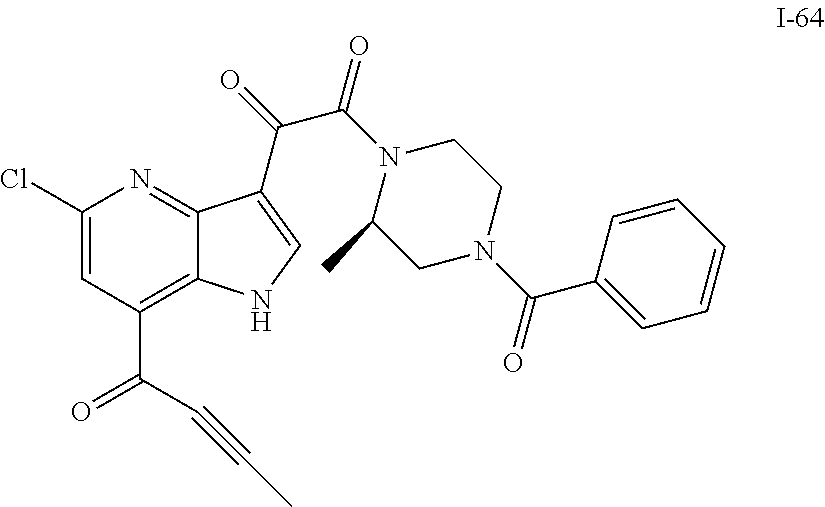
C1(Cl)=CC(C(=O)C#CC)=C2C(=N1)C(C(C(=O)N1C(C)CN(C(C3=CC=CC=C3)=O)CC1)=O)=CN2
